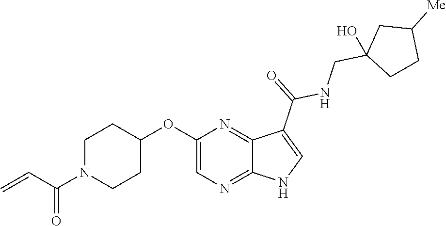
C1N(C(C=C)=O)CCC(OC2=CN=C3C(=N2)C(C(=O)NCC2(O)CCC([Me])C2)=CN3)C1
